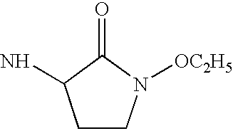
C1CN([OC2H5])C(=O)C1N
